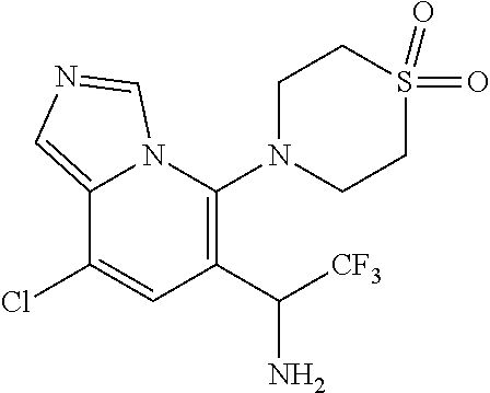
C12=CN=CN1C(N1CCS(=O)(=O)CC1)=C(C([CF3])N)C=C2Cl
